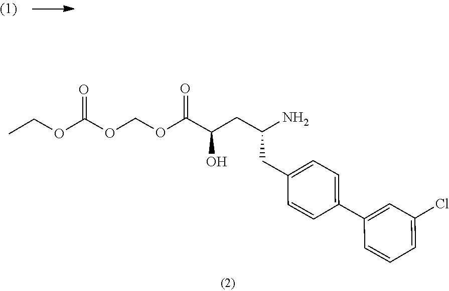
O(C(C(CC(N)CC1=CC=C(C2=CC(Cl)=CC=C2)C=C1)O)=O)COC(OCC)=O
